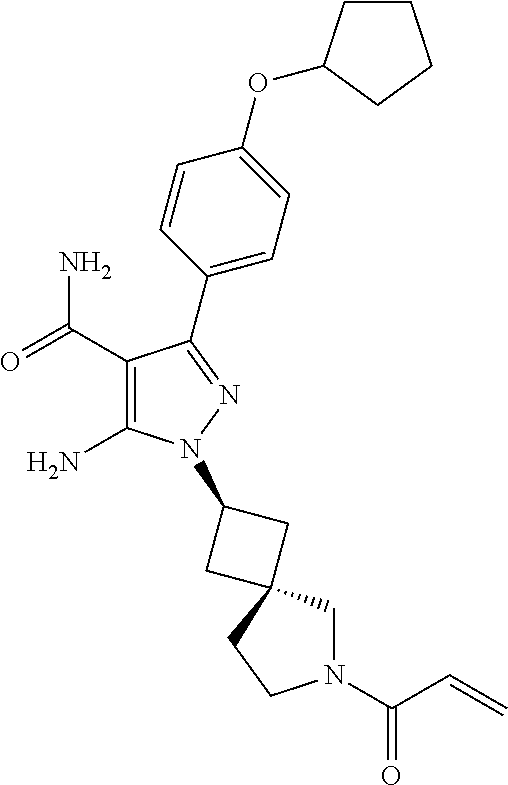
C1(C(=O)N)=C(N)N(C2CC3(CN(C(=O)C=C)CC3)C2)N=C1C1=CC=C(OC2CCCC2)C=C1
